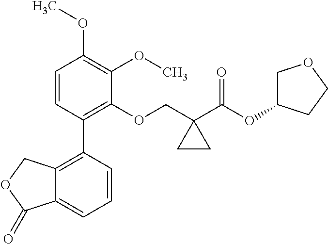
C1=CC(C2=C3C(=CC=C2)C(=O)OC3)=C(OCC2(C(OC3COCC3)=O)CC2)C(OC)=C1OC
